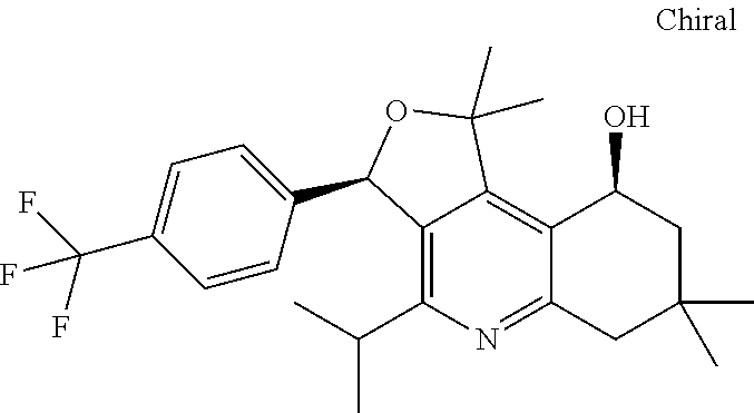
C12=C(C(C)C)N=C3C(=C1C(C)(C)OC2C1=CC=C(C(F)(F)F)C=C1)C(O)CC(C)(C)C3
